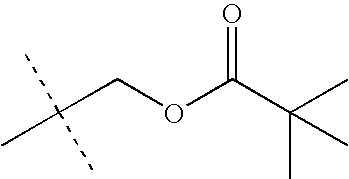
CC(COC(C(C)(C)C)=O)(C)C
